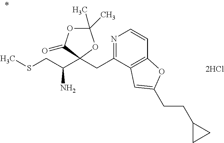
N1=C(CC2(C(CSC)N)OC(C)(C)OC2=O)C2=C(C=C1)OC(CCC1CC1)=C2
